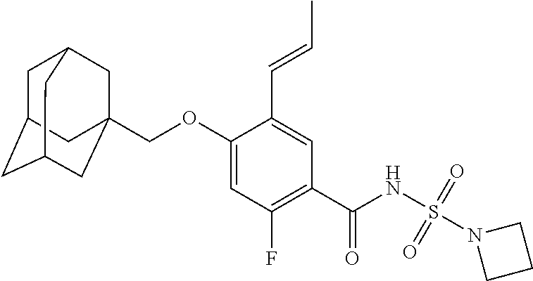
C1=C(OCC23CC4CC(CC(C2)C4)C3)C(C=CC)=CC(C(NS(N2CCC2)(=O)=O)=O)=C1F
